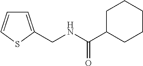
C1CC(C(NCC2=CC=CS2)=O)CCC1
